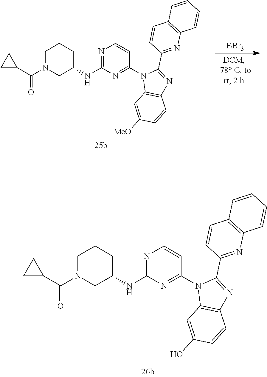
C1N(C(C2CC2)=O)CC(NC2=NC=CC(N3C4=C(N=C3C3=NC5=C(C=C3)C=CC=C5)C=CC(O)=C4)=N2)CC1.C1N(C(C2CC2)=O)CC(NC2=NC=CC(N3C4=C(N=C3C3=NC5=C(C=C3)C=CC=C5)C=CC([MeO])=C4)=N2)CC1.[BBr3]
